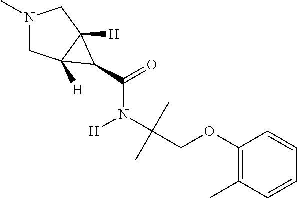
C1N(C)CC2([H])C1([H])C2C(=O)N(C(COC1=C(C)C=CC=C1)(C)C)[H]
